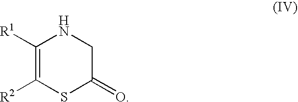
C1([R1])=C([R2])SC(=O)CN1
